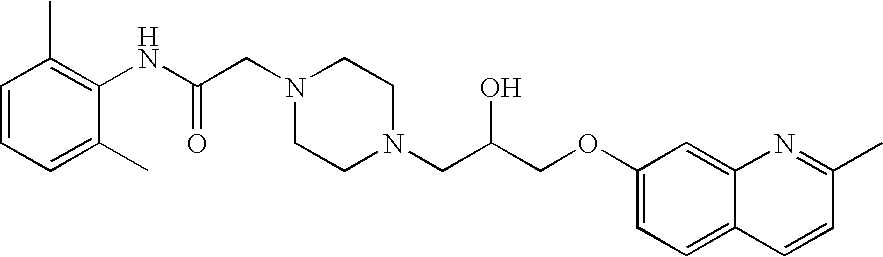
C1=CC=C(C)C(NC(CN2CCN(CC(COC3=CC=C4C(=C3)N=C(C)C=C4)O)CC2)=O)=C1C
